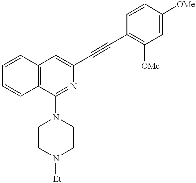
C1=CC=CC2=C1C=C(C#CC1=C([OMe])C=C([OMe])C=C1)N=C2N1CCN([Et])CC1
